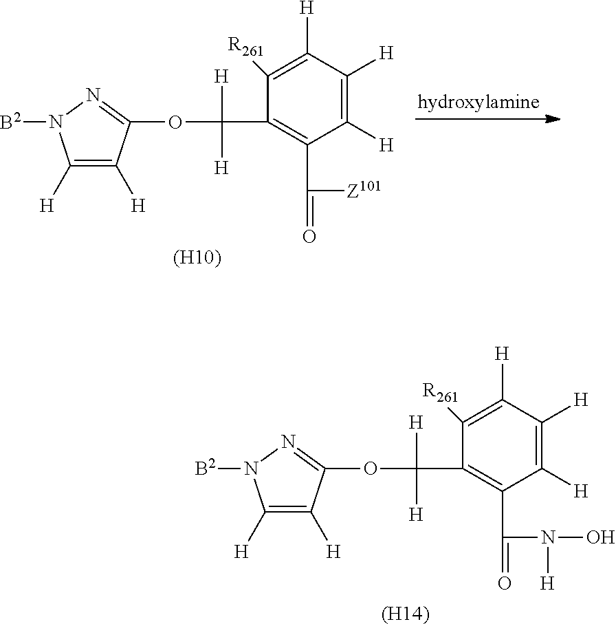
C1([H])=C([H])C([H])=C([R261])C(C([H])([H])OC2=NN([B2])C([H])=C2[H])=C1C(=O)[Z101].[(H10)].C1([H])=C([H])C([H])=C([R261])C(C([H])([H])OC2=NN([B2])C([H])=C2[H])=C1C(N(O)[H])=O.[(H14)]
